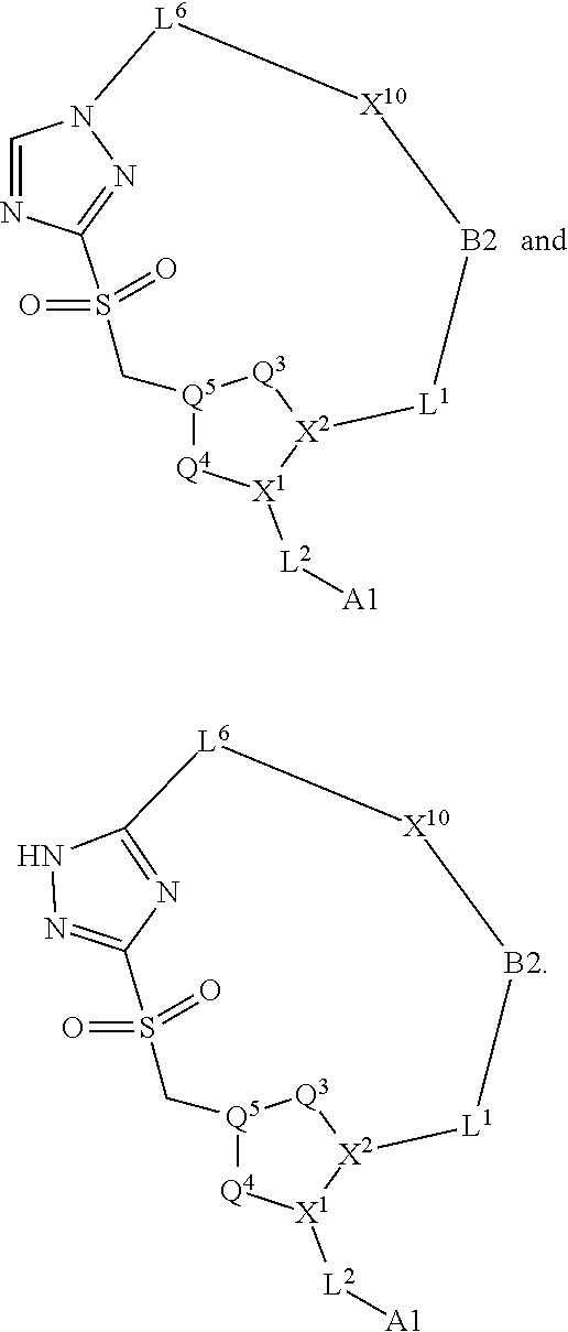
C1=NC2=NN1[L6][X10][B2][L1][X2]1[X1]([L2][A1])[Q4][Q5](CS2(=O)=O)[Q3]1.N1N=C2N=C1[L6][X10][B2][L1][X2]1[X1]([L2][A1])[Q4][Q5](CS2(=O)=O)[Q3]1
